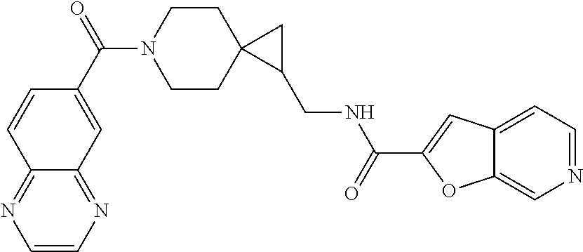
C1N(C(C2=CC3=NC=CN=C3C=C2)=O)CCC2(C1)C(CNC(C1=CC3=CC=NC=C3O1)=O)C2
